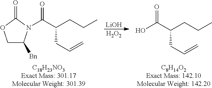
O=C1OCC([Bn])N1C(=O)C(CCC)CC=C.[LiOH].[H2O2].OC(=O)C(CCC)CC=C
